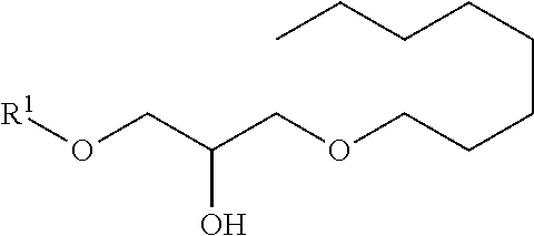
[R1]OCC(COCCCCCCCC)O
